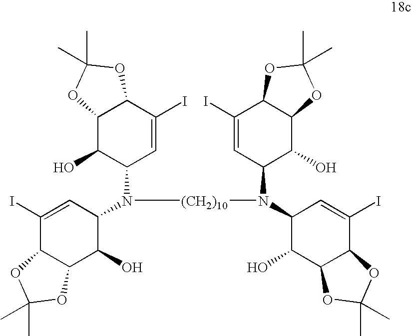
C1(I)=CC(N([(CH2)10]N(C2C(O)C3C(C(I)=C2)OC(C)(C)O3)C2C(O)C3C(C(I)=C2)OC(C)(C)O3)C2C=C(I)C3C(C2O)OC(C)(C)O3)C(O)C2C1OC(C)(C)O2
